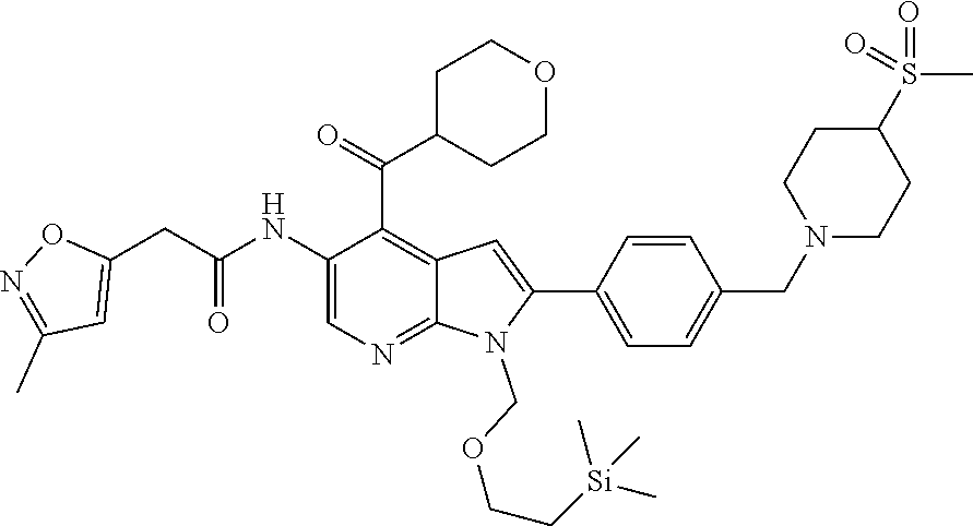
C1(NC(CC2=CC(C)=NO2)=O)=CN=C2C(=C1C(=O)C1CCOCC1)C=C(C1=CC=C(CN3CCC(S(C)(=O)=O)CC3)C=C1)N2COCC[Si](C)(C)C
